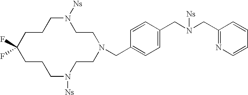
N1([Ns])CCCC(F)(F)CCCN([Ns])CCN(CC2=CC=C(CN(CC3=NC=CC=C3)[Ns])C=C2)CC1
